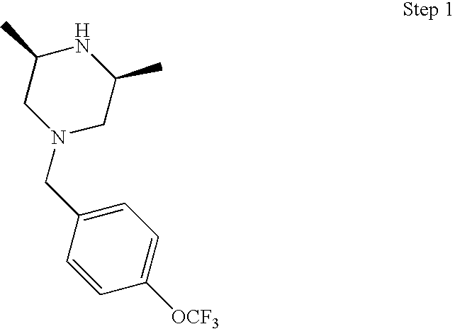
N1(CC2=CC=C([OCF3])C=C2)CC(C)NC(C)C1
